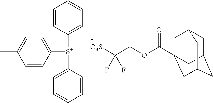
C1=CC([S+](C2=CC=C(C)C=C2)C2=CC=CC=C2)=CC=C1.C1C2CC3CC(C(OCC([O3S])(F)F)=O)(CC1C3)C2
